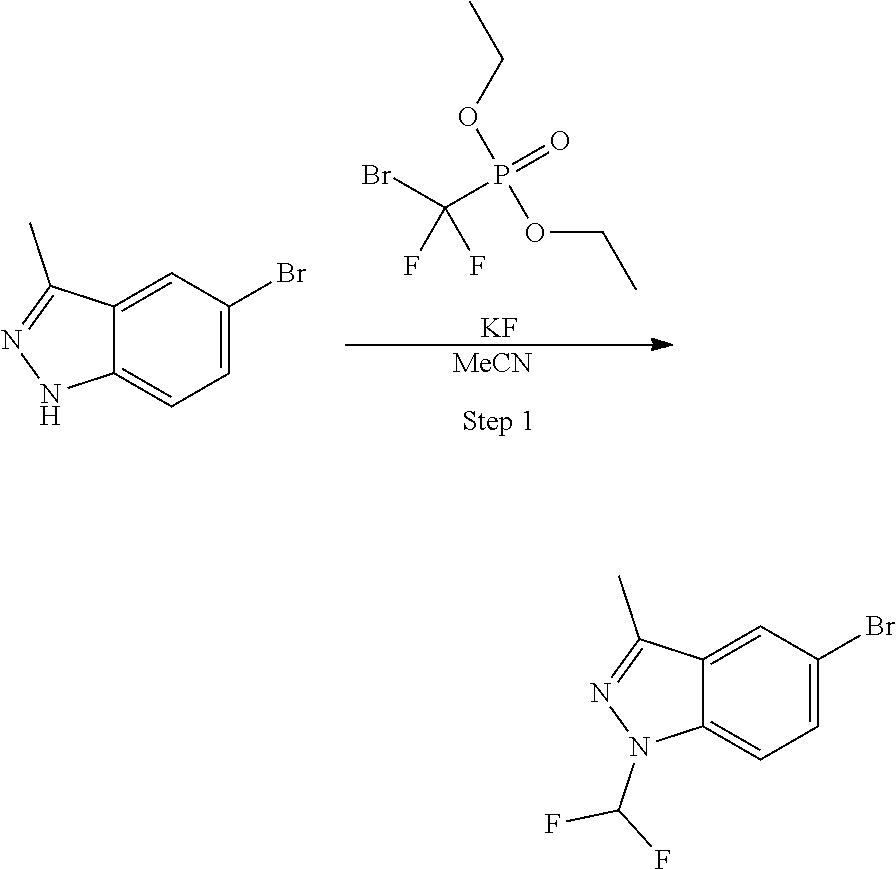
BrC(P(OCC)(OCC)=O)(F)F.[KF].[MeCN].C12=CC(Br)=CC=C1NN=C2C.C12=CC(Br)=CC=C1N(C(F)F)N=C2C
